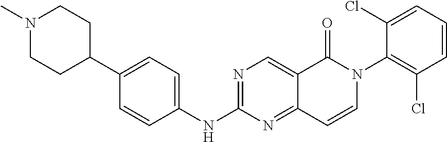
N1(C)CCC(C2=CC=C(NC3=NC=C4C(=N3)C=CN(C3=C(Cl)C=CC=C3Cl)C4=O)C=C2)CC1
